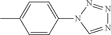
C1=CC(N2C=NN=N2)=CC=C1C
